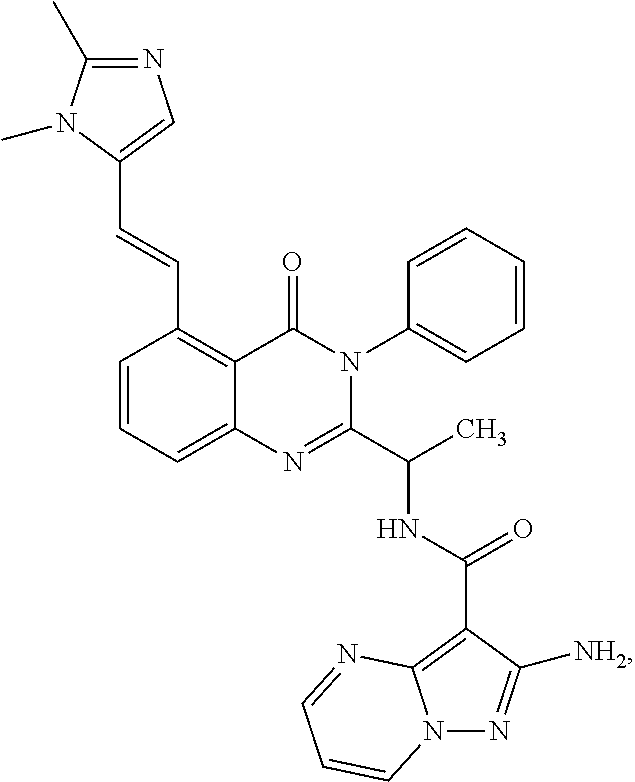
C1(C=CC2=CN=C(C)N2C)=C2C(=CC=C1)N=C(C(C)NC(C1=C3N(N=C1[NH2])C=CC=N3)=O)N(C1=CC=CC=C1)C2=O
